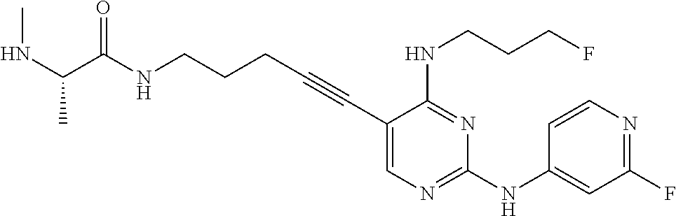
N(CCCC#CC1=CN=C(NC2=CC(F)=NC=C2)N=C1NCCCF)C(=O)C(NC)C
